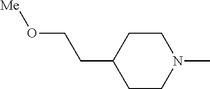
C1CN(C)CCC1CCO[Me]
